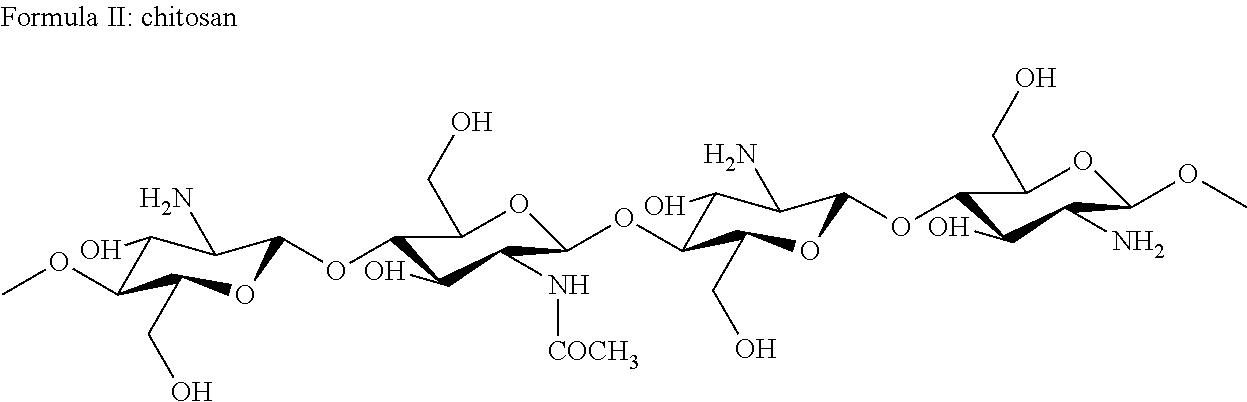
C1(O)C(OC)C(CO)OC(OC2C(O)C(N[COCH3])C(OC3C(O)C(N)C(OC4C(O)C(N)C(OC)OC4CO)OC3CO)OC2CO)C1N
